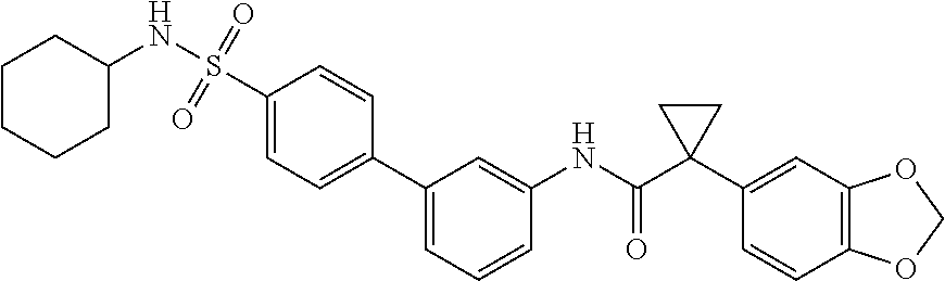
C1=C(C2=CC=C(S(=O)(=O)NC3CCCCC3)C=C2)C=C(NC(C2(C3=CC4=C(C=C3)OCO4)CC2)=O)C=C1
